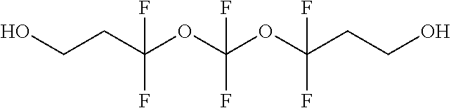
OCCC(OC(OC(CCO)(F)F)(F)F)(F)F
